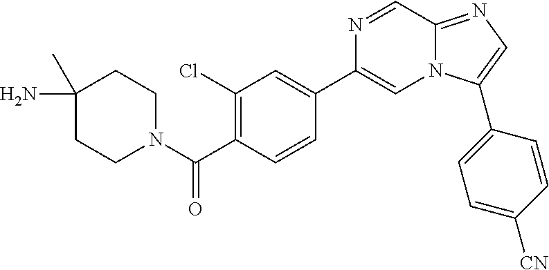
O=C(N1CCC(N)(C)CC1)C1=C(Cl)C=C(C2=CN3C(=NC=C3C3=CC=C([CN])C=C3)C=N2)C=C1
